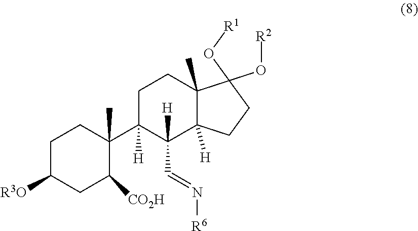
C1C([R3O])CC([CO2H])C(C2([H])C(C=N[R6])([H])C3([H])C(C)(CC2)C(O[R2])(O[R1])CC3)(C)C1
